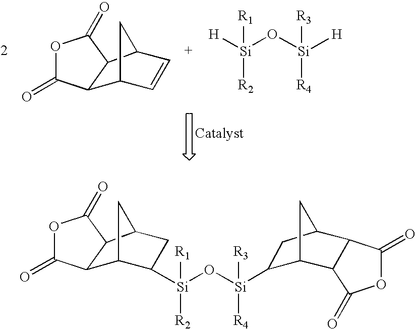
C1=CC2C3C(C(=O)OC3=O)C1C2.[Si]([R2])(O[Si]([R4])([R3])[H])([R1])[H].C1([Si]([R2])(O[Si]([R4])(C2CC3C4C(=O)OC(=O)C4C2C3)[R3])[R1])CC2C3C(C(=O)OC3=O)C1C2
